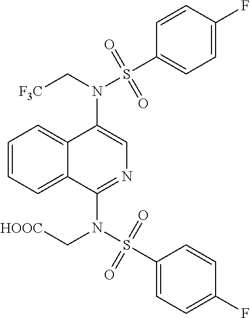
N(C1=CN=C(N(S(C2=CC=C(F)C=C2)(=O)=O)C[HOOC])C2=CC=CC=C12)(C[F3C])S(C1=CC=C(F)C=C1)(=O)=O
